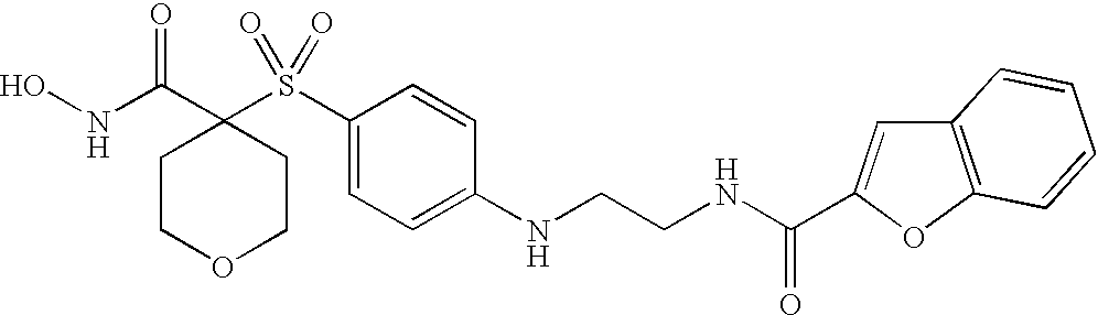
N(C(C1(S(C2=CC=C(NCCNC(=O)C3=CC4=C(O3)C=CC=C4)C=C2)(=O)=O)CCOCC1)=O)O
